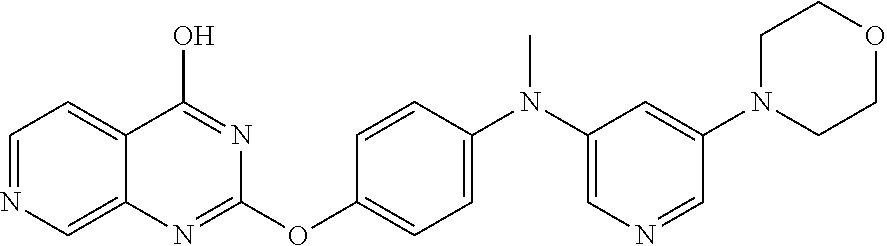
C1=NC=C2C(=C1)C(O)=NC(OC1=CC=C(N(C3=CN=CC(N4CCOCC4)=C3)C)C=C1)=N2
